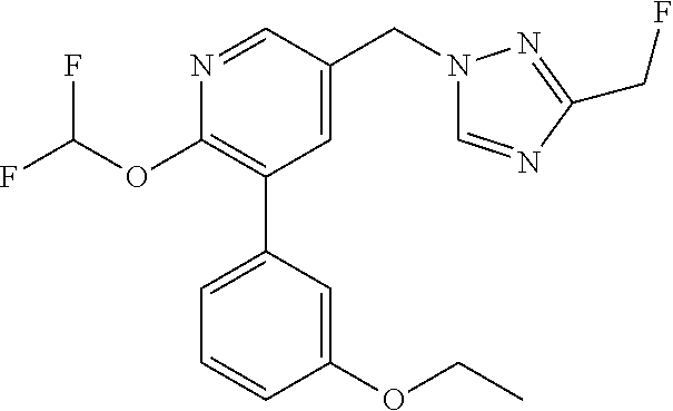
C1(OC(F)F)=C(C2=CC=CC(OCC)=C2)C=C(CN2C=NC(CF)=N2)C=N1
